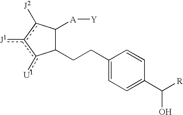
C1(CCC2=CC=C(C([R])O)C=C2)C([A][Y])c([J2])c([J1])c1[U1]
